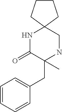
N1C(=O)C(CC2=CC=CC=C2)(C)NCC12CCCC2
